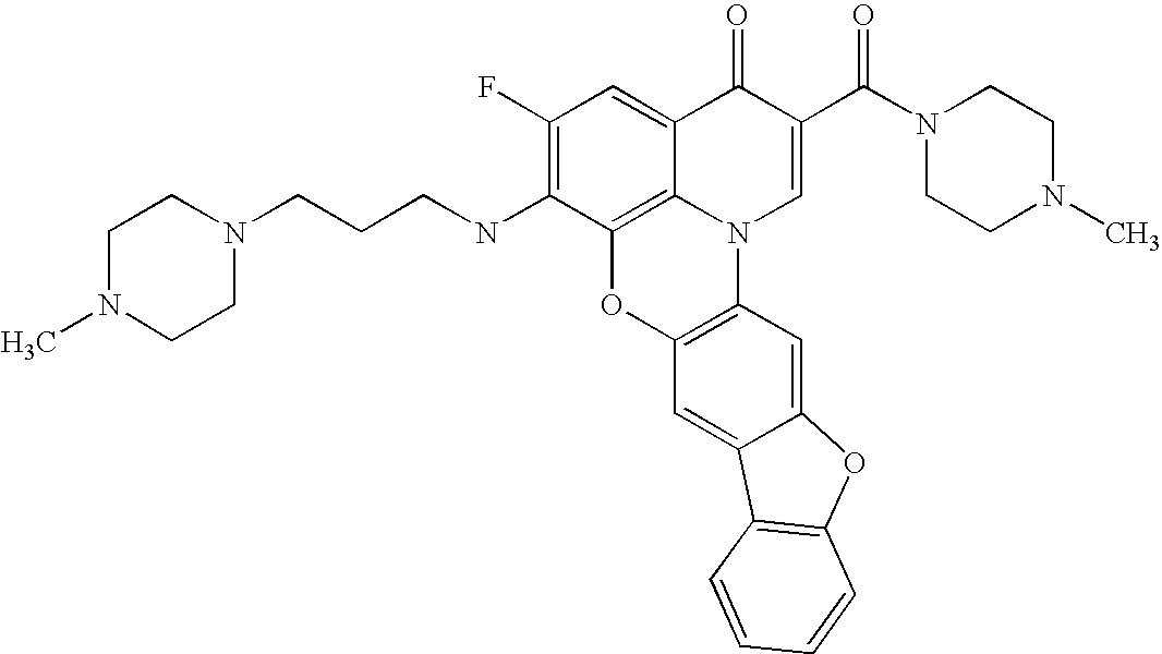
C1(F)=C(NCCCN2CCN(C)CC2)C2=C3C(=C1)C(=O)C(C(N1CCN(C)CC1)=O)=CN3C1=C(O2)C=C2C(=C1)OC1=C2C=CC=C1
